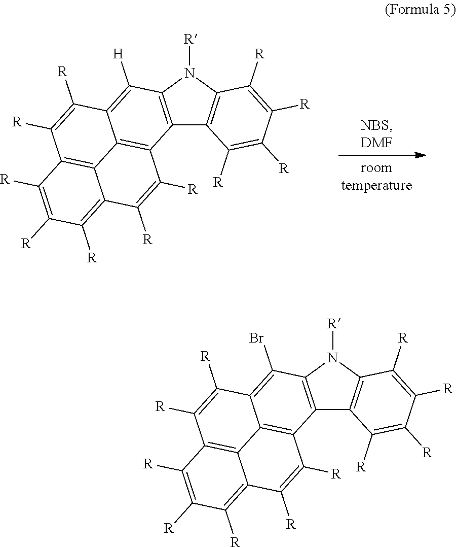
C12=C(N([R])C3=C1C([R])=C([R])C([R])=C3[R])C([H])=C1C3=C2C([R])=C([R])C2=C([R])C([R])=C([R])C(=C32)C([R])=C1[R].C12=C(N([R])C3=C1C([R])=C([R])C([R])=C3[R])C(Br)=C1C3=C2C([R])=C([R])C2=C([R])C([R])=C([R])C(=C32)C([R])=C1[R]
